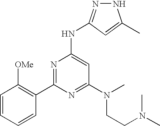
N1N=C(NC2=CC(N(CCN(C)C)C)=NC(C3=C([OMe])C=CC=C3)=N2)C=C1C
